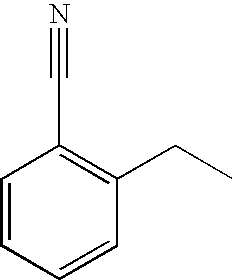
C1=CC=CC(CC)=C1C#N
